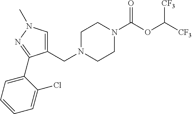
C1N(CC2=CN(C)N=C2C2=CC=CC=C2Cl)CCN(C(OC([CF3])[CF3])=O)C1
